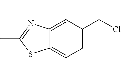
C1=C2C(=CC=C1C(Cl)C)SC(C)=N2
